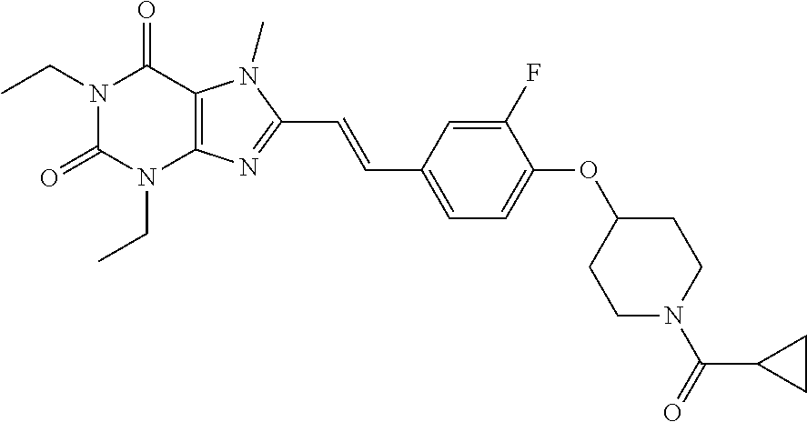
N1(CC)C(=O)N(CC)C2=C(C1=O)N(C)C(C=CC1=CC=C(OC3CCN(C(=O)C4CC4)CC3)C(F)=C1)=N2
